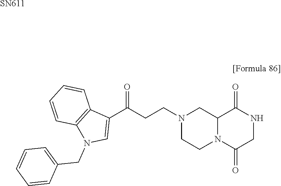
[SN611].C(N1CCN2C(C1)C(=O)NCC2=O)CC(C1=CN(CC2=CC=CC=C2)C2=C1C=CC=C2)=O
